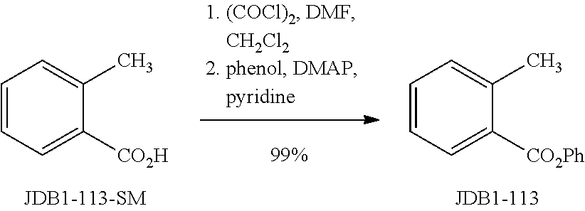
C1=CC=C([CO2H])C(C)=C1.C1=CC=C([CO2Ph])C(C)=C1
